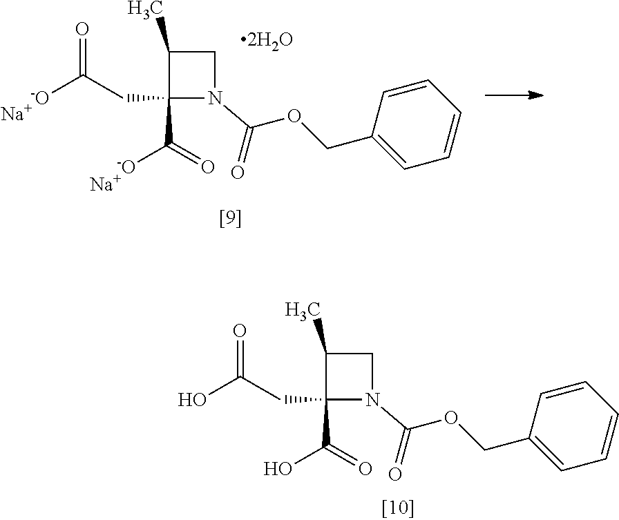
OC(CC1(C(O)=O)N(C(OCC2=CC=CC=C2)=O)CC1C)=O.[-O]C(CC1(C([-O])=O)N(C(OCC2=CC=CC=C2)=O)CC1C)=O.[Na].[Na]
